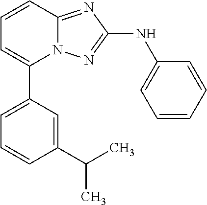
N12C(=NC(NC3=CC=CC=C3)=N1)C=CC=C2C1=CC=CC(C(C)C)=C1
